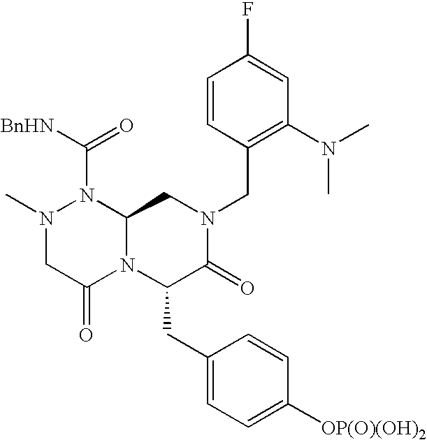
C1=C(F)C=CC(CN2CC3N(C(CC4=CC=C([OP(O)(OH)2])C=C4)C2=O)C(=O)CN(C)N3C([BnHN])=O)=C1N(C)C
